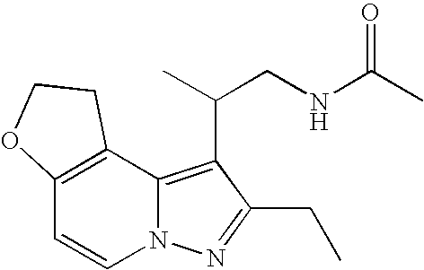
C12=C(C3=C(C(CNC(C)=O)C)C(CC)=NN3C=C1)CCO2
